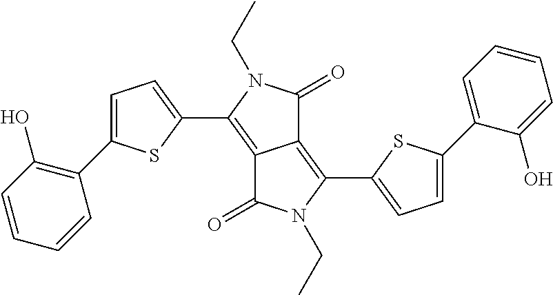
C12=C(C3=CC=C(C4=C(O)C=CC=C4)S3)N(CC)C(=O)C1=C(C1=CC=C(C3=CC=CC=C3O)S1)N(CC)C2=O
